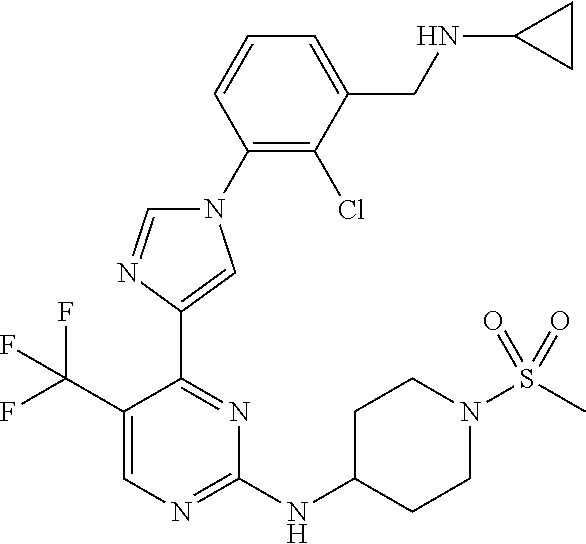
C1(N2C=NC(C3=NC(NC4CCN(S(C)(=O)=O)CC4)=NC=C3C(F)(F)F)=C2)=C(Cl)C(CNC2CC2)=CC=C1
